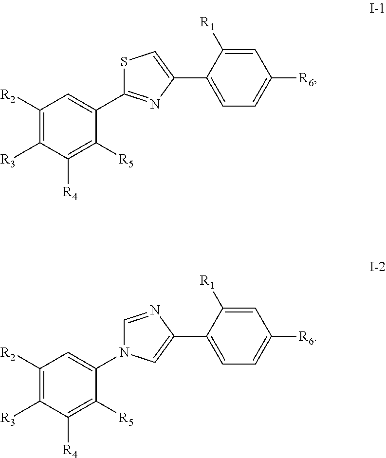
C1([R2])=C([R3])C([R4])=C([R5])C(C2=NC(C3=CC=C([R6])C=C3[R1])=CS2)=C1.C1([R2])=C([R3])C([R4])=C([R5])C(N2C=NC(C3=CC=C([R6])C=C3[R1])=C2)=C1
